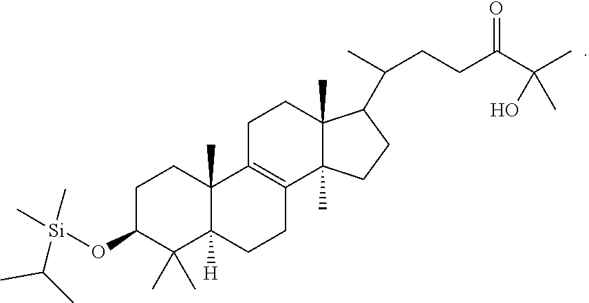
C1C(O[Si](C(C)C)(C)C)C(C)(C)C2([H])C(C)(C1)C1=C(CC2)C2(C)C(C)(CC1)C(C(C)CCC(=O)C(C)(O)C)CC2
